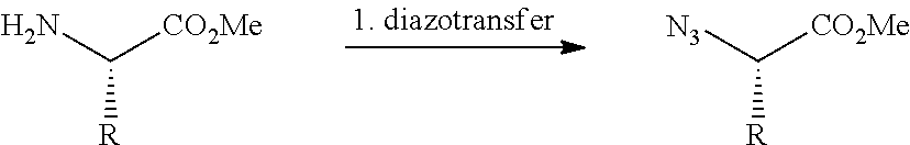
NC([CO2Me])[R].[N3]C([CO2Me])[R]
